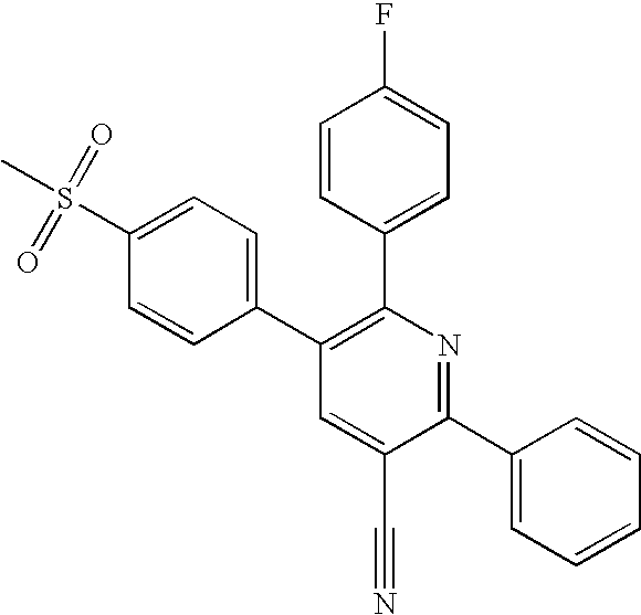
C1=C(S(C)(=O)=O)C=CC(C2=C(C3=CC=C(F)C=C3)N=C(C3=CC=CC=C3)C(C#N)=C2)=C1
